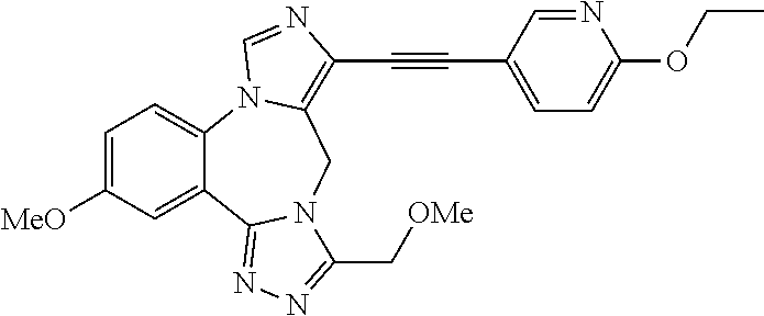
C1=C([MeO])C=C2C(=C1)N1C(=C(C#CC3=CC=C(OCC)N=C3)N=C1)CN1C2=NN=C1C[OMe]
